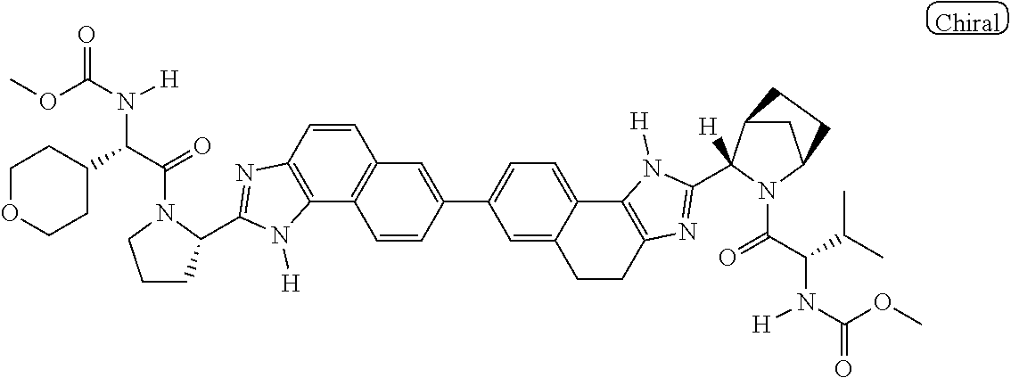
C1CC(C2=NC3=C(C4=C(C=C3)C=C(C3=CC=C5C(=C3)CCC3=C5N([H])C(C5([H])C6CC(N5C(=O)C(C(C)C)N([H])C(OC)=O)CC6)=N3)C=C4)N2[H])N(C(=O)C(C2CCOCC2)N([H])C(OC)=O)C1
